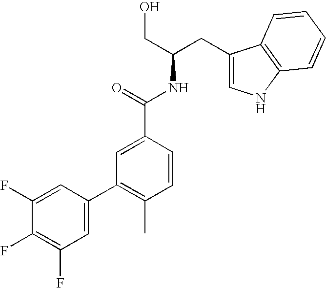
C1=C(C2=C(C)C=CC(C(=O)NC(CO)CC3=CNC4=C3C=CC=C4)=C2)C=C(F)C(F)=C1F
